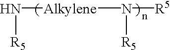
N([Alkylene]N([R5])[R5])[R5]
